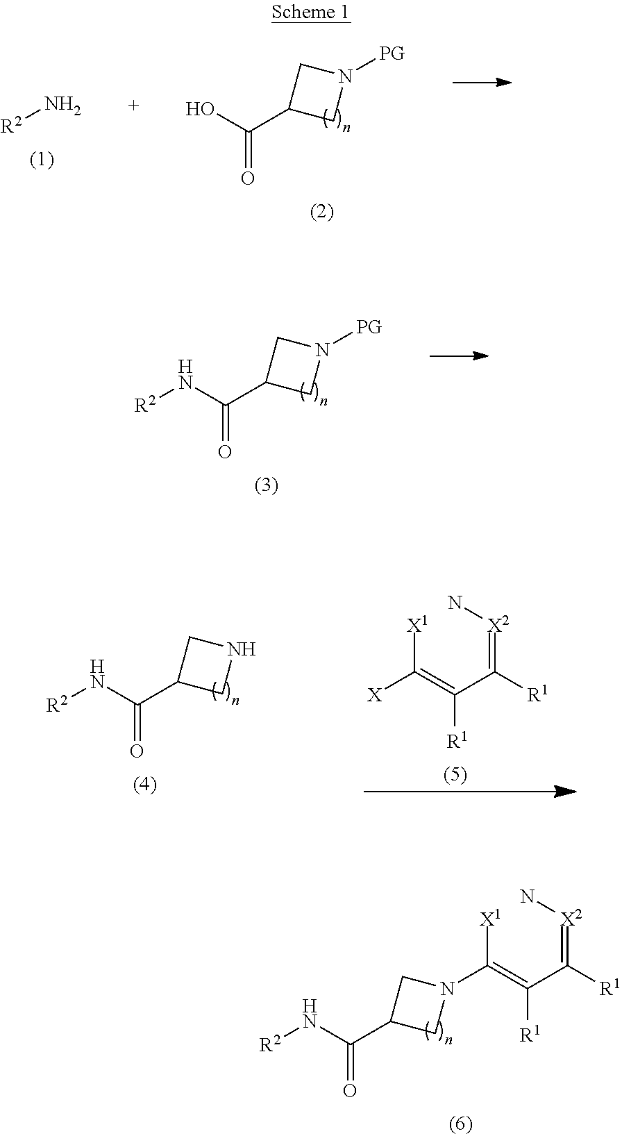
N(C(C1CN(C(=C(C(=[X2]N)[R1])[R1])[X1])C1)=O)[R2].[R2]N.OC(C1CN([PG])C1)=O.N(C(C1CN([PG])C1)=O)[R2].N(C(C1CNC1)=O)[R2].[X1]C(=C(C(=[X2]N)[R1])[R1])[X]
